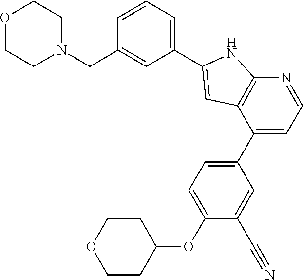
C1=CC(CN2CCOCC2)=CC(C2=CC3=C(N=CC=C3C3=CC=C(OC4CCOCC4)C(C#N)=C3)N2)=C1
